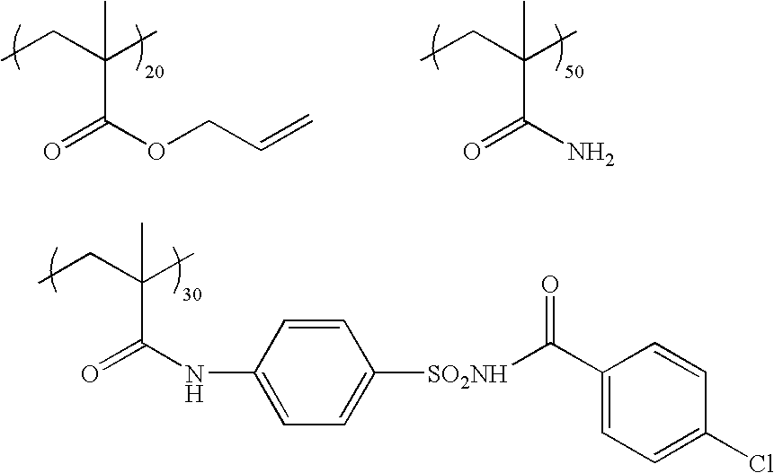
O=C(NC1=CC=C([SO2NH]C(C2=CC=C(Cl)C=C2)=O)C=C1)C(CC)(C)C.O=C(OCC=C)C(CC)(C)C.O=C(N)C(CC)(C)C
